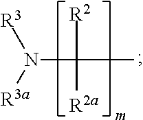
N(C([R2])([R2a])C)([R3])[R3a]
